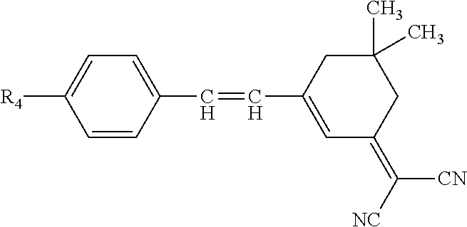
C1=CC(C=CC2=CC(=C([NC])[CN])CC(C)(C)C2)=CC=C1[R4]
